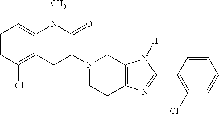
C12=CC=CC(Cl)=C1CC(N1CCC3=C(C1)N([H])C(C1=C(Cl)C=CC=C1)=N3)C(=O)N2C
